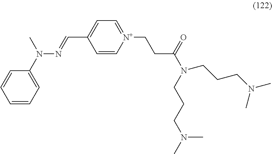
C1=CC=C(N(C)N=CC2=CC=[N+](CCC(=O)N(CCCN(C)C)CCCN(C)C)C=C2)C=C1
